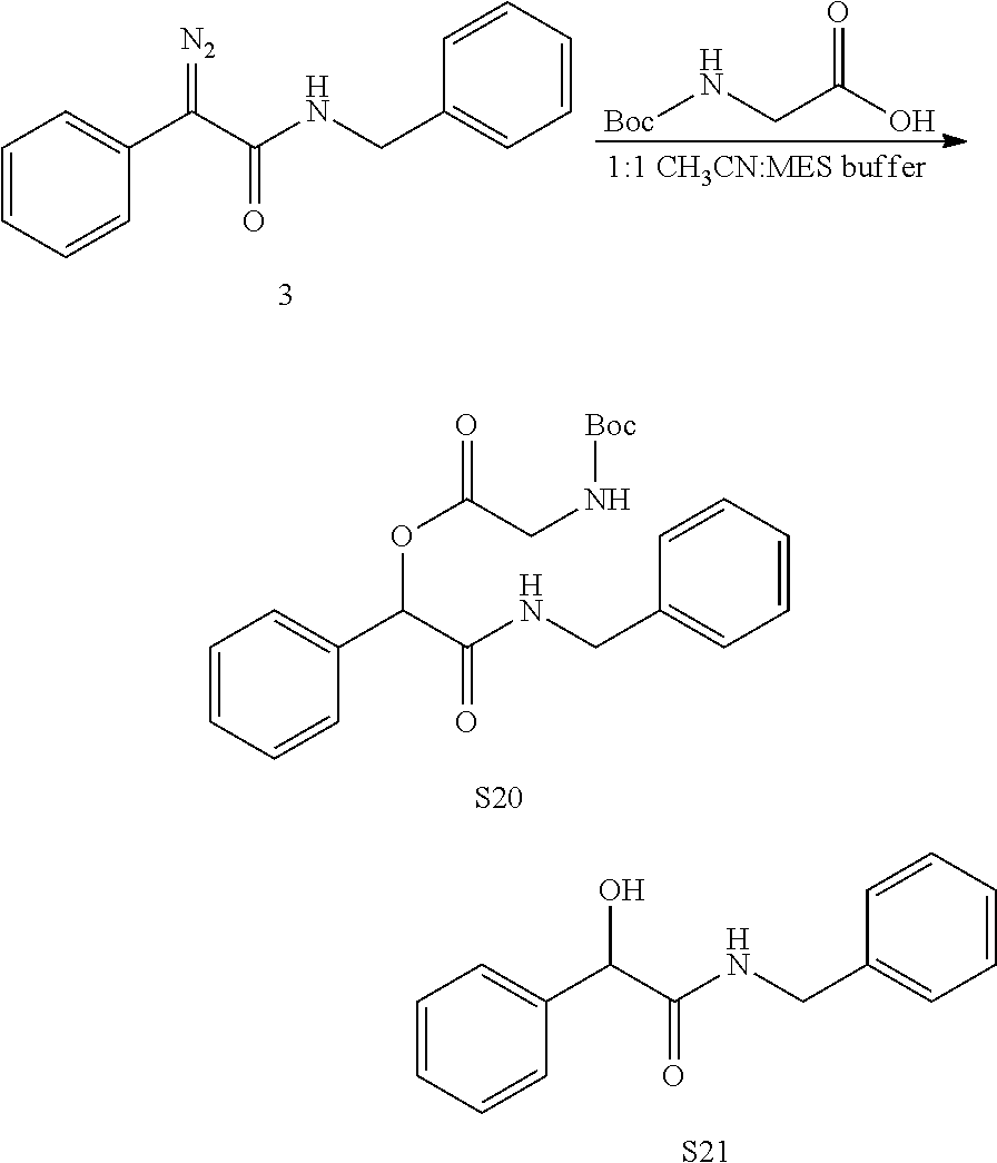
C1=CC=CC(C(C(NCC2=CC=CC=C2)=O)OC(=O)CN[Boc])=C1.[S20].C1=CC=CC(C(C(NCC2=CC=CC=C2)=O)O)=C1.[S21].C1=CC=CC(C(C(NCC2=CC=CC=C2)=O)=[N2])=C1.[Boc]NCC(O)=O
